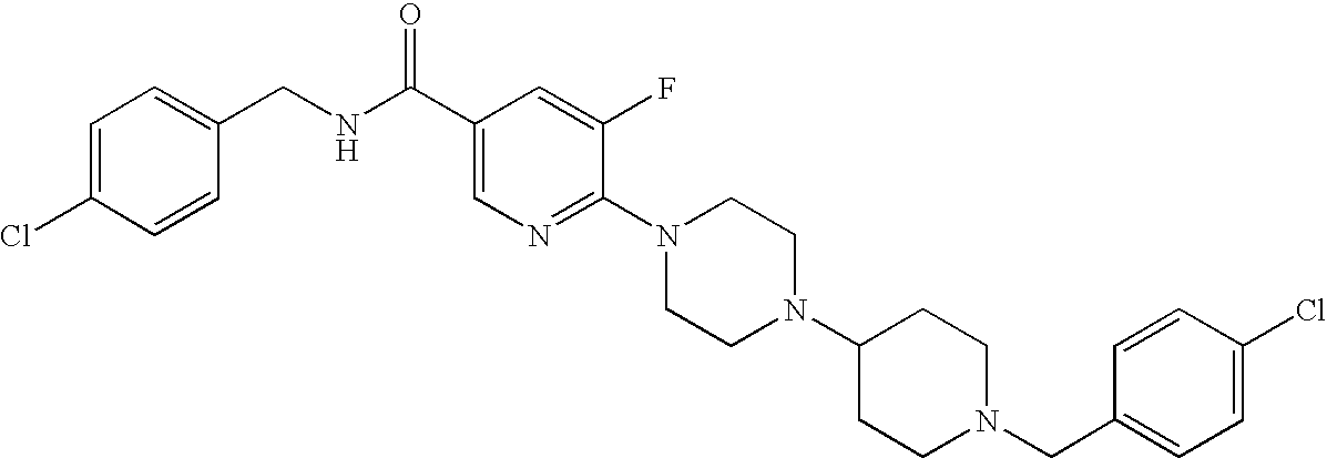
C1=C(Cl)C=CC(CNC(C2=CN=C(N3CCN(C4CCN(CC5=CC=C(Cl)C=C5)CC4)CC3)C(F)=C2)=O)=C1
